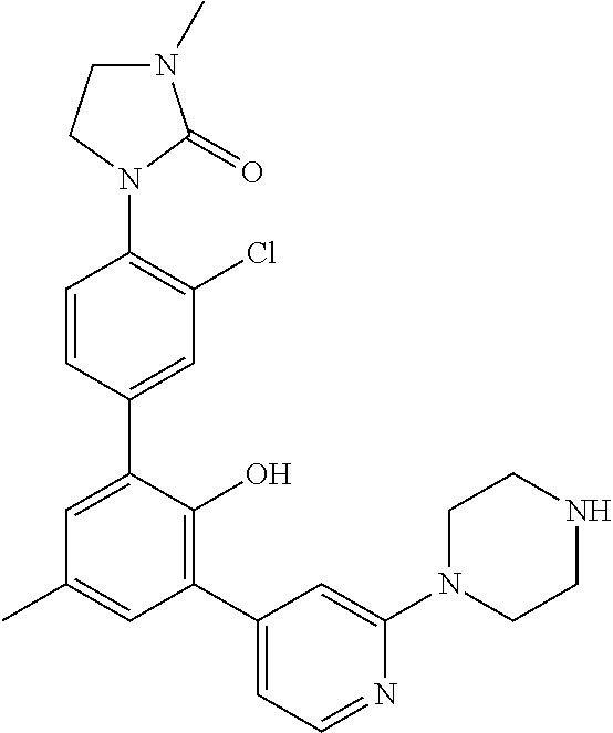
C1(N2C(=O)N(C)CC2)=C(Cl)C=C(C2=CC(C)=CC(C3=CC=NC(N4CCNCC4)=C3)=C2O)C=C1
